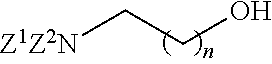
[Z1Z2N]CCO
